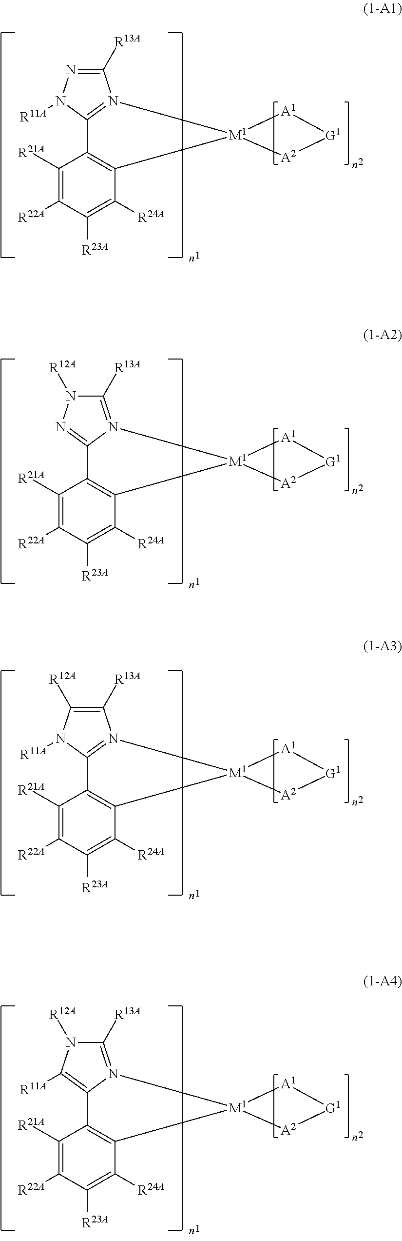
C12=N([M1]3(C4=C1C([R21A])=C([R22A])C([R23A])=C4[R24A])[A1][G1][A2]3)C([R13A])=NN2[R11A].C12=NN([R12A])C([R13A])=N1[M1]1(C3=C2C([R21A])=C([R22A])C([R23A])=C3[R24A])[A1][G1][A2]1.C12=N([M1]3(C4=C1C([R21A])=C([R22A])C([R23A])=C4[R24A])[A1][G1][A2]3)C([R13A])=C([R12A])N2[R11A].C12=C([R11A])N([R12A])C([R13A])=N1[M1]1(C3=C2C([R21A])=C([R22A])C([R23A])=C3[R24A])[A1][G1][A2]1
